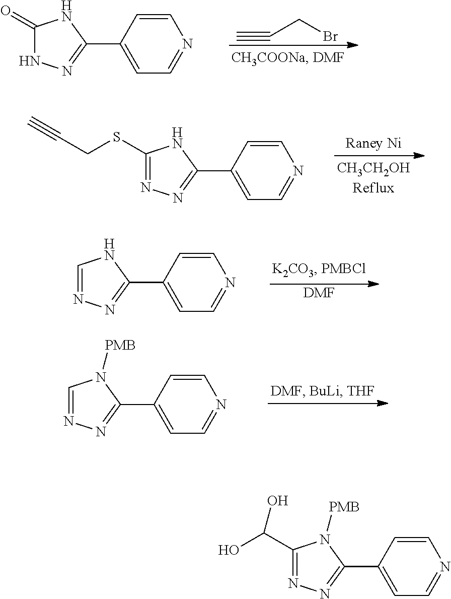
C#CCBr.C1(=O)NN=C(C2=CC=NC=C2)N1.C1(SCC#C)=NN=C(C2=CC=NC=C2)N1.[DMF].C1=NN=C(C2=CC=NC=C2)N1.C1=NN=C(C2=CC=NC=C2)N1[PMB].C1(C(O)O)=NN=C(C2=CC=NC=C2)N1[PMB]
